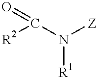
N([R1])(C(=O)[R2])[Z]
